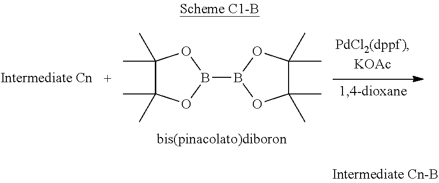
C1(C)(C)C(C)(C)OB(B2OC(C)(C)C(C)(C)O2)O1
